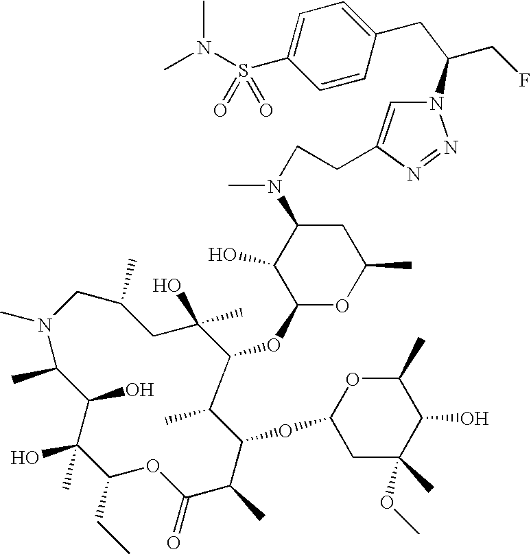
N1(C)CC(C)CC(O)(C)C(OC2OC(C)CC(N(C)CCC3=CN(C(CF)CC4=CC=C(S(=O)(=O)N(C)C)C=C4)N=N3)C2O)C(C)C(OC2CC(C)(OC)C(O)C(C)O2)C(C)C(=O)OC(CC)C(O)(C)C(O)C1C
